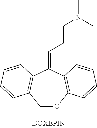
O1CC2=C(C(=CCCN(C)C)C3=C1C=CC=C3)C=CC=C2
